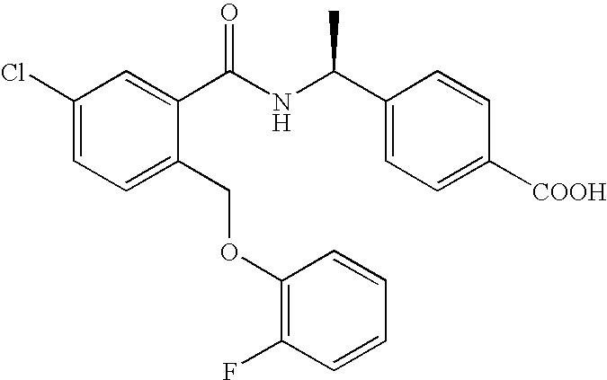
C1(Cl)=CC=C(COC2=C(F)C=CC=C2)C(C(NC(C2=CC=C([COOH])C=C2)C)=O)=C1
